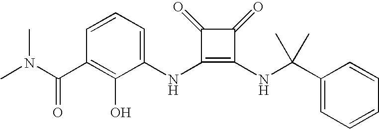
CN(C(C1=C(O)C(NC2=C(NC(C3=CC=CC=C3)(C)C)C(=O)C2=O)=CC=C1)=O)C
